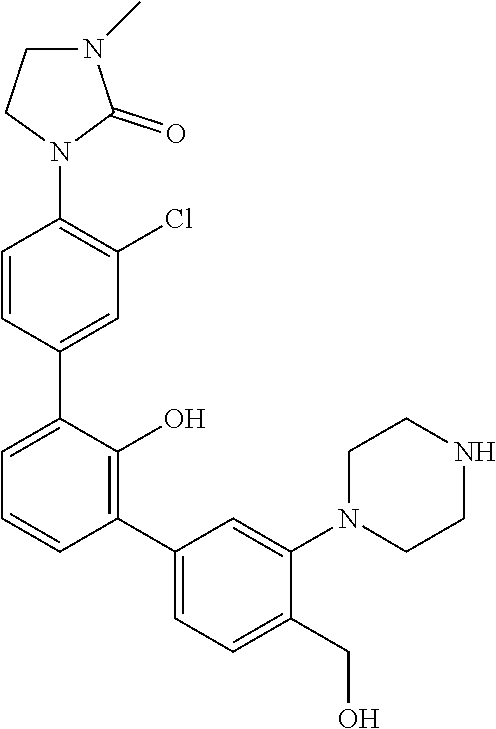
C1=CC(C2=CC=CC(C3=CC=C(CO)C(N4CCNCC4)=C3)=C2O)=CC(Cl)=C1N1C(=O)N(C)CC1
